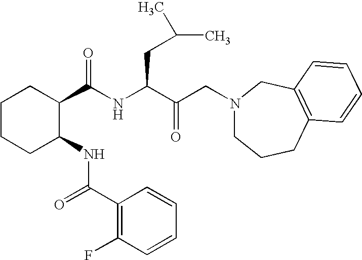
C1CCC(NC(C2=C(F)C=CC=C2)=O)C(C(NC(C(CN2CCCC3=C(C2)C=CC=C3)=O)CC(C)C)=O)C1
